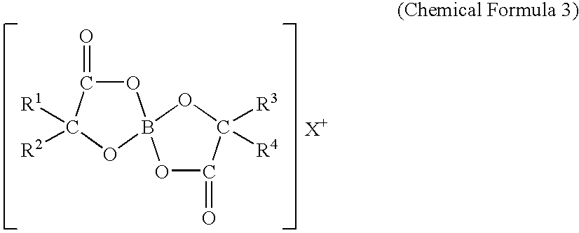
O1C(=O)C([R1])([R2])OB12OC(=O)C([R3])([R4])O2.[X+]
